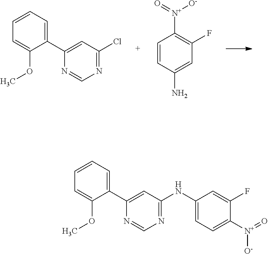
C1(C2=CC(Cl)=NC=N2)=CC=CC=C1OC.C1=CC(N)=CC(F)=C1[N+](=O)[O-].C1(C2=CC(NC3=CC=C([N+]([O-])=O)C(F)=C3)=NC=N2)=CC=CC=C1OC
